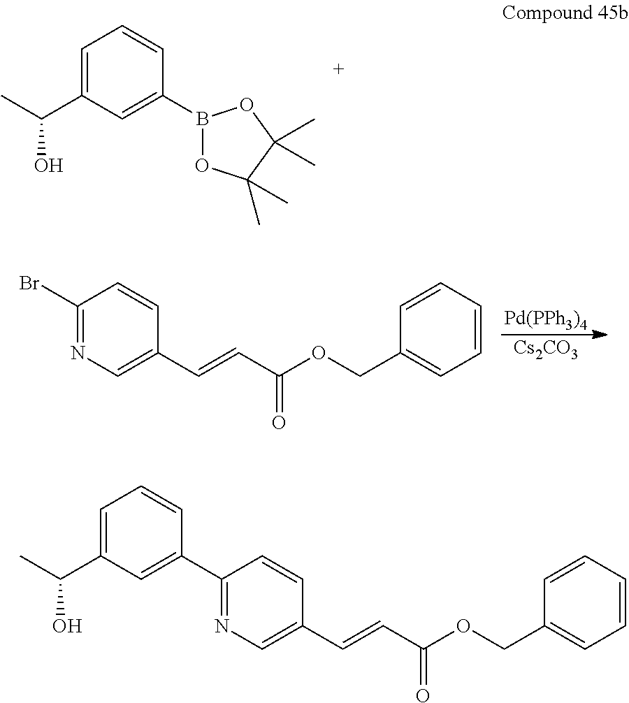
CC(C1=CC=CC(B2OC(C)(C)C(C)(C)O2)=C1)O.[Pd(PPh3)4].[Cs2CO3].C1(Br)=NC=C(C=CC(OCC2=CC=CC=C2)=O)C=C1.C1(C2=CC(C(C)O)=CC=C2)=NC=C(C=CC(OCC2=CC=CC=C2)=O)C=C1
